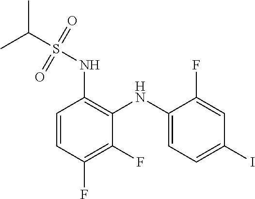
C1=CC(F)=C(F)C(NC2=CC=C(I)C=C2F)=C1NS(C(C)C)(=O)=O
